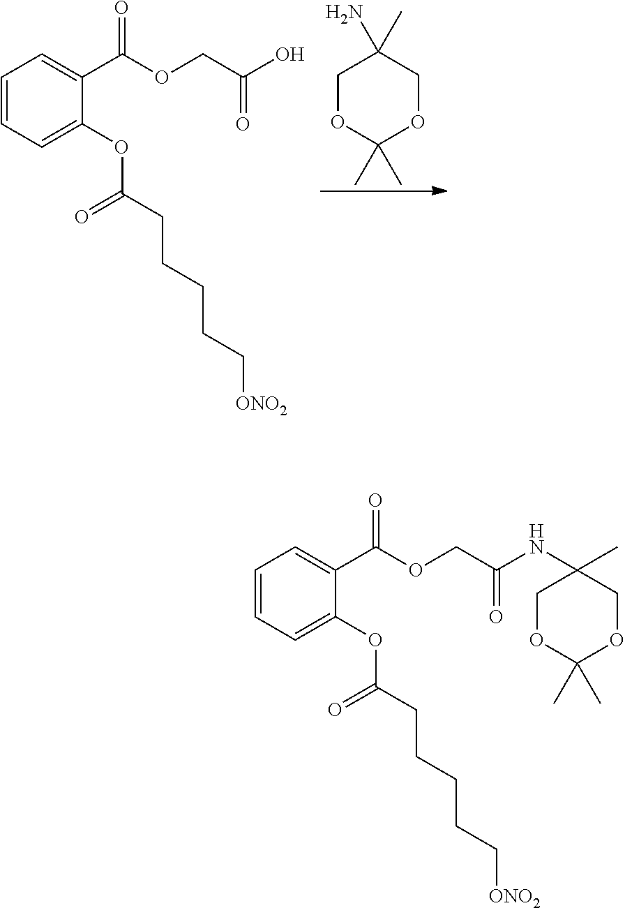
C1=CC=C(OC(=O)CCCCC[ONO2])C(C(OCC(O)=O)=O)=C1.C1OC(C)(C)OCC1(N)C.C1=CC=C(OC(=O)CCCCC[ONO2])C(C(OCC(NC2(C)COC(C)(C)OC2)=O)=O)=C1
